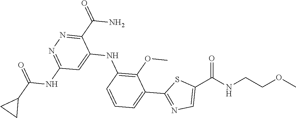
C1=C(C2=NC=C(C(NCCOC)=O)S2)C(OC)=C(NC2=CC(NC(C3CC3)=O)=NN=C2C(N)=O)C=C1
